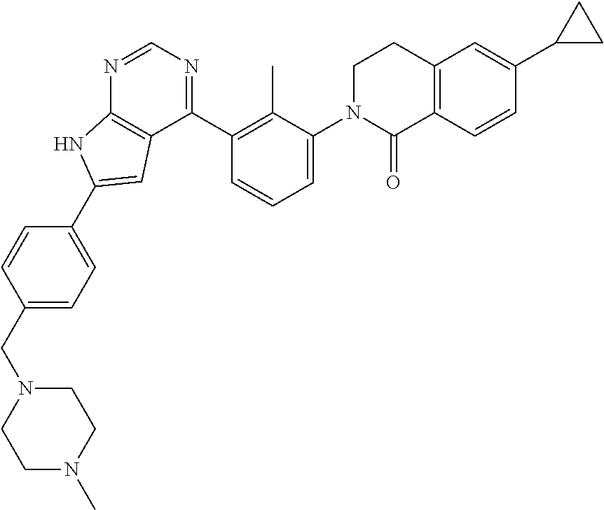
C1(CN2CCN(C)CC2)=CC=C(C2=CC3=C(N=CN=C3C3=C(C)C(N4C(=O)C5=C(CC4)C=C(C4CC4)C=C5)=CC=C3)N2)C=C1
